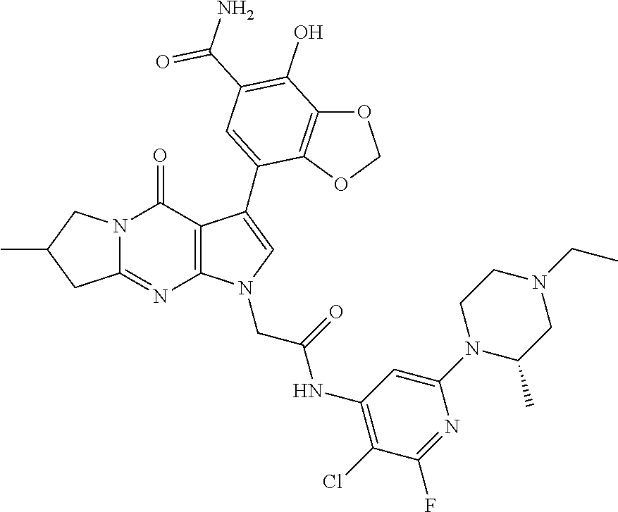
C12=NC3=C(C(=O)N1CC(C)C2)C(C1=CC(C(N)=O)=C(O)C2=C1OCO2)=CN3CC(NC1=C(Cl)C(F)=NC(N2C(C)CN(CC)CC2)=C1)=O
